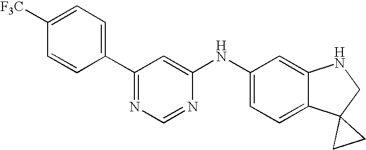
C1(C2=CC=C([F3C])C=C2)=NC=NC(NC2=CC=C3C(=C2)NCC32CC2)=C1
